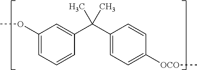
C1(OC)=CC=CC(C(C)(C2=CC=C([OCO]C)C=C2)C)=C1
